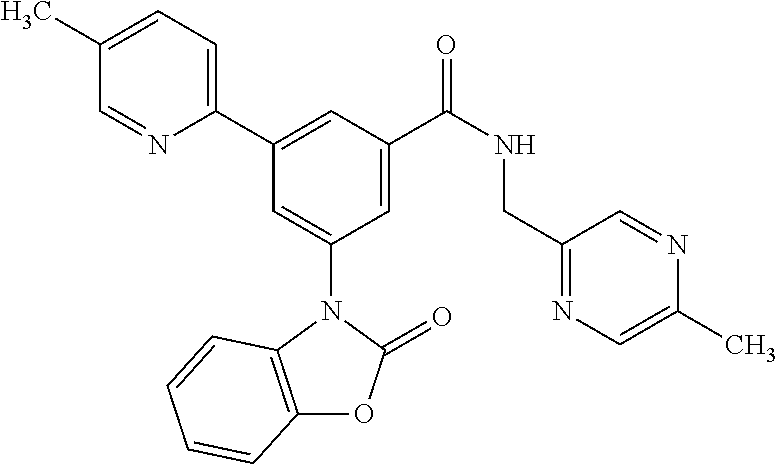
C1(C)=CC=C(C2=CC(C(NCC3=NC=C(C)N=C3)=O)=CC(N3C4=C(OC3=O)C=CC=C4)=C2)N=C1
